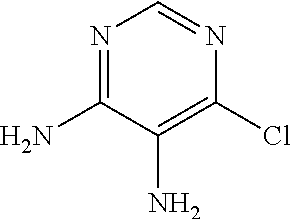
N1=C(N)C(N)=C(Cl)N=C1
